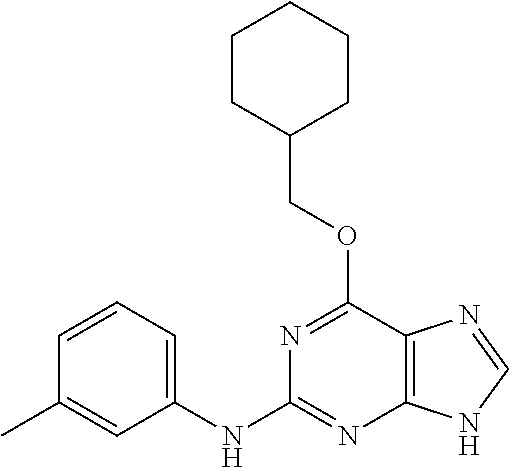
C1CC(COC2=NC(NC3=CC=CC(C)=C3)=NC3=C2N=CN3)CCC1
